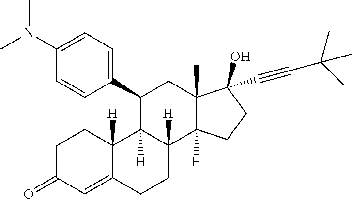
C1C(=O)C=C2C([H])(C1)C1([H])C([H])(CC2)C2([H])C(C)(CC1C1=CC=C(N(C)C)C=C1)C(O)(C#CC(C)(C)C)CC2
